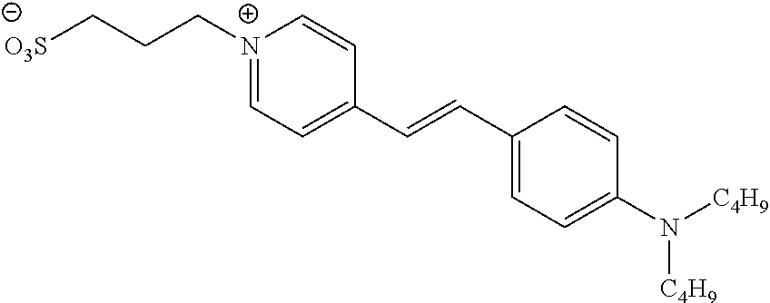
[O3S]CCC[N+]1=CC=C(C=CC2=CC=C(N([C4H9])[C4H9])C=C2)C=C1
